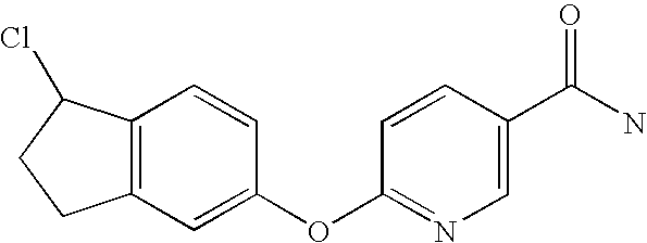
C12=C(C=C(OC3=NC=C(C(N)=O)C=C3)C=C1)CCC2Cl
